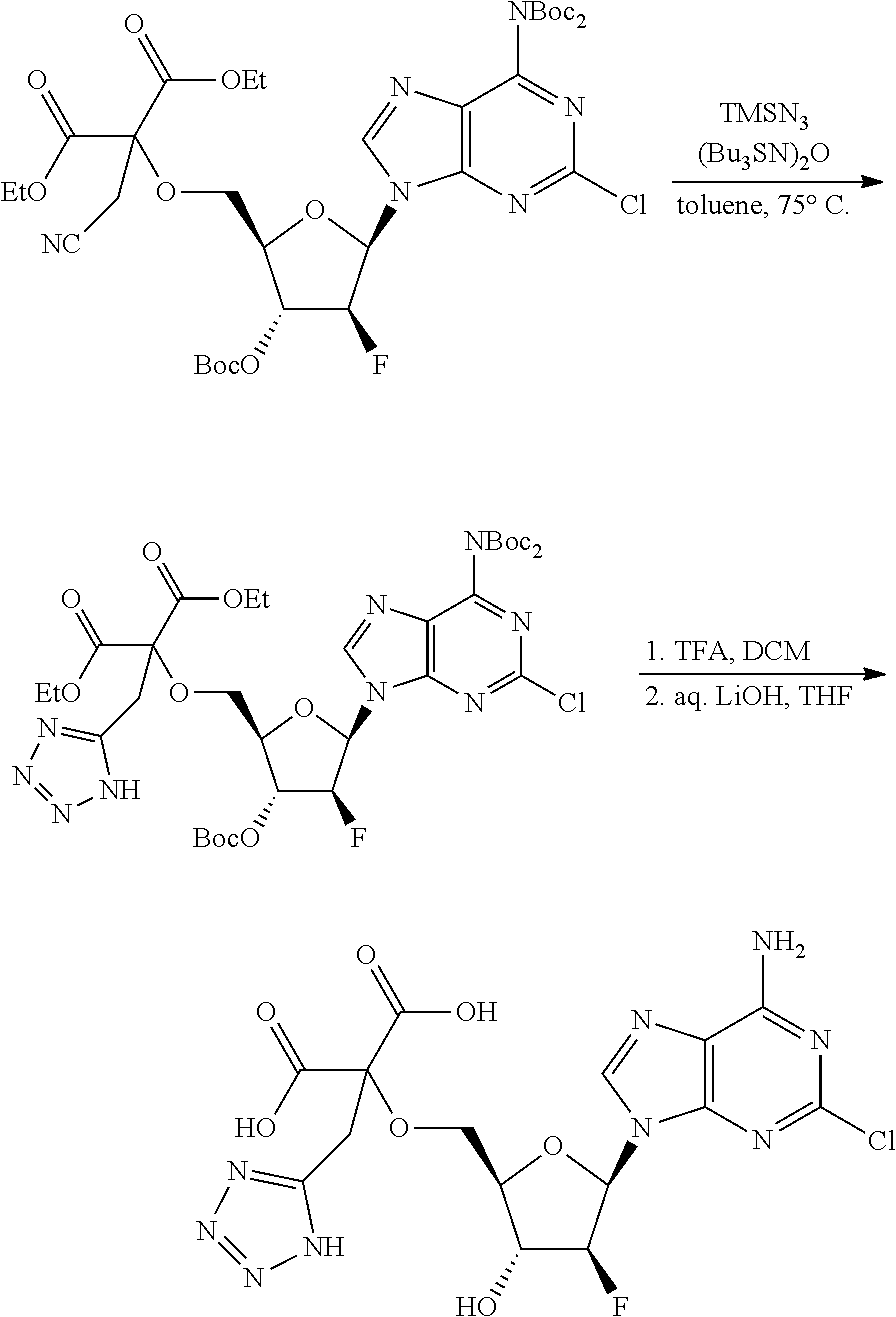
C12=C(N=C(Cl)N=C1N)N(C1C(F)C(O)C(COC(C(O)=O)(C(O)=O)CC3=NN=NN3)O1)C=N2.C12=C(N=C(Cl)N=C1[NBoc2])N(C1C(F)C([BocO])C(COC(C([OEt])=O)(C([EtO])=O)C[NC])O1)C=N2.C12=C(N=C(Cl)N=C1[NBoc2])N(C1C(F)C([BocO])C(COC(C([OEt])=O)(C([EtO])=O)CC3=NN=NN3)O1)C=N2
